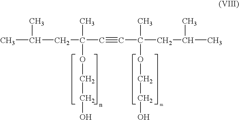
CC(C)CC(C)(OCCO)C#CC(C)(OCCO)CC(C)C
